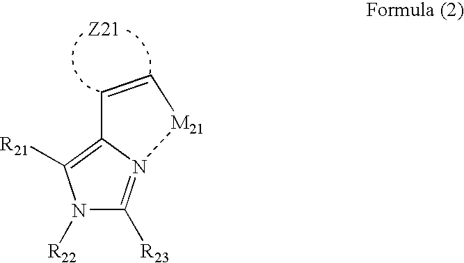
N1([R22])C([R23])=N2C(=C1[R21])C=C[M21]2
